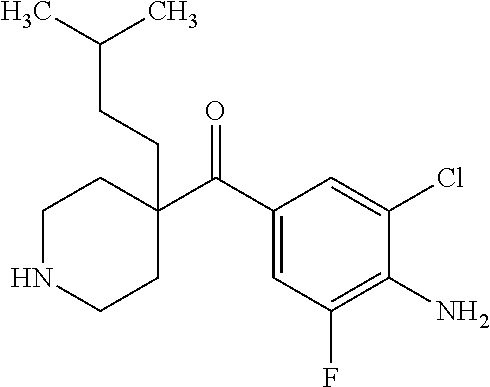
C1(C(C2=CC(F)=C(N)C(Cl)=C2)=O)(CCC(C)C)CCNCC1
